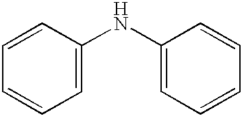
C1=C(NC2=CC=CC=C2)C=CC=C1
